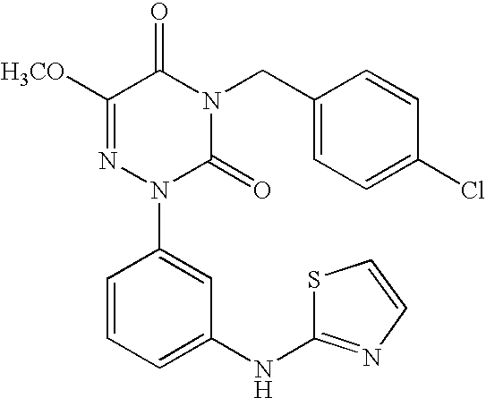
C1([H3CO])=NN(C2=CC(NC3=NC=CS3)=CC=C2)C(=O)N(CC2=CC=C(Cl)C=C2)C1=O
